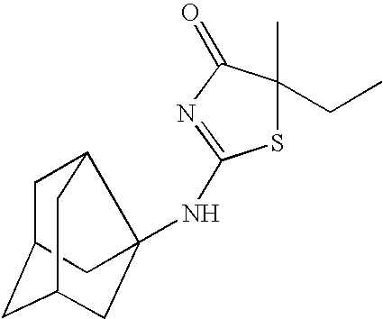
S1C(C)(CC)C(=O)N=C1NC12C3CC(CC(C1)C3)C2
